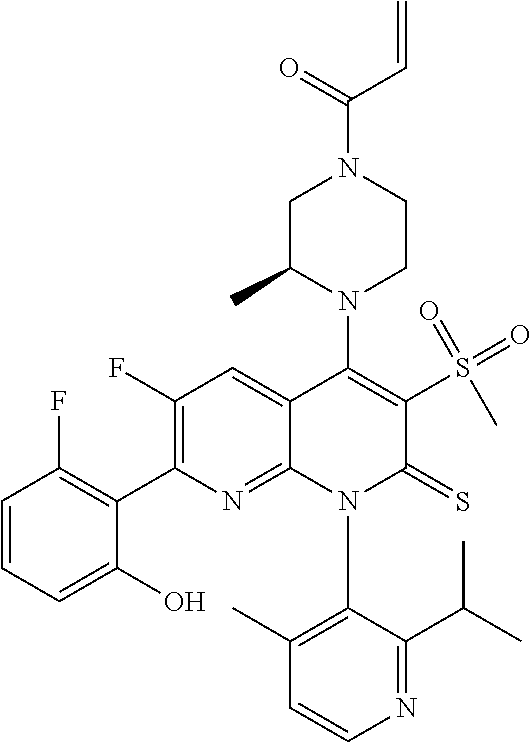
C1=CN=C(C(C)C)C(N2C(=S)C(S(=O)(=O)C)=C(N3C(C)CN(C(C=C)=O)CC3)C3=CC(F)=C(C4=C(F)C=CC=C4O)N=C23)=C1C
